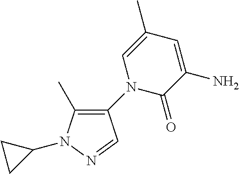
C1(C)=CN(C2=C(C)N(C3CC3)N=C2)C(=O)C(N)=C1
